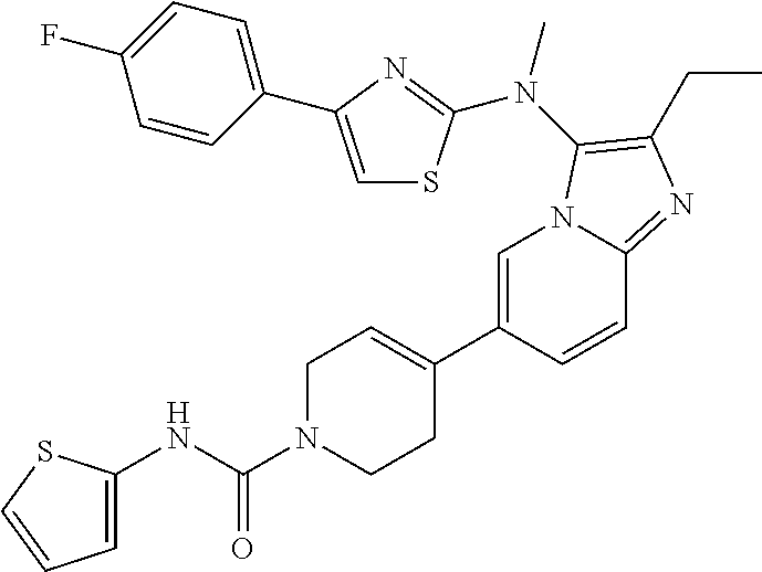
C1=C(C2=CCN(C(NC3=CC=CS3)=O)CC2)C=CC2=NC(CC)=C(N(C)C3=NC(C4=CC=C(F)C=C4)=CS3)N12
